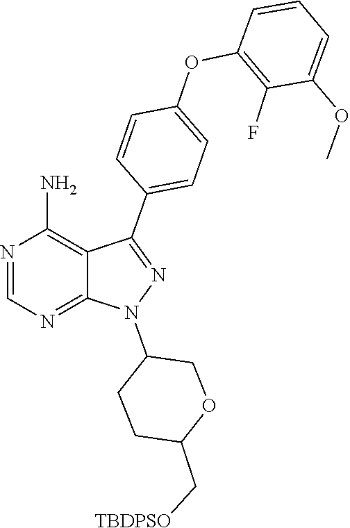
C1CC(C[TBDPSO])OCC1N1N=C(C2=CC=C(OC3=C(F)C(OC)=CC=C3)C=C2)C2=C(N)N=CN=C12
